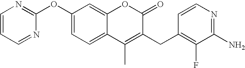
C1(OC2=NC=CC=N2)=CC=C2C(=C1)OC(=O)C(CC1=C(F)C(N)=NC=C1)=C2C
